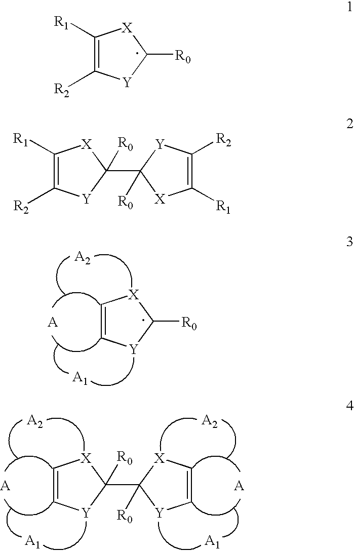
C1=C[Y]C([R0])[X]1.[A].[A].C1=C[Y]C([R0])(C2([R0])[Y]C=C[X]2)[X]1.[A].C1([R1])=C([R2])[Y]C([R0])(C2([R0])[Y]C([R2])=C([R1])[X]2)[X]1.C1([R1])=C([R2])[Y]C([R0])[X]1
